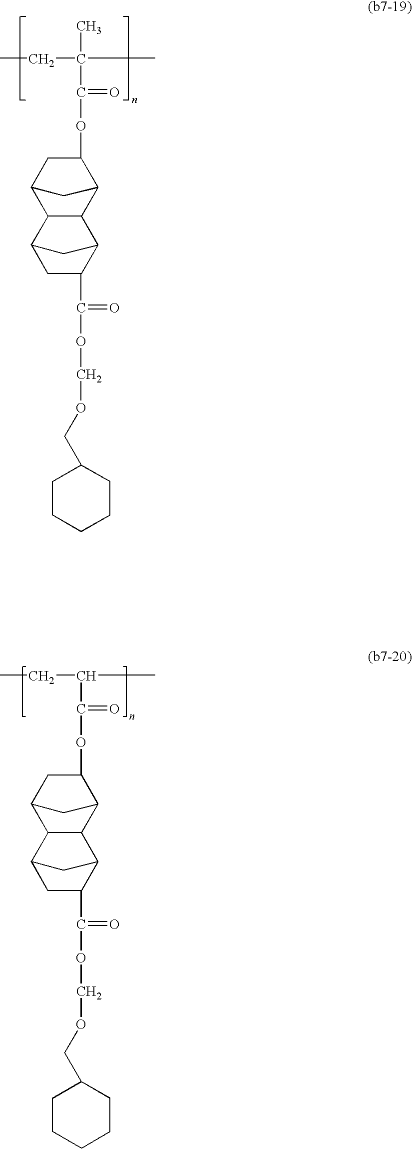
CCC(C)(C(=O)OC1CC2C3C(C1C2)C1CC3CC1C(OCOCC1CCCCC1)=O)C.CCC(C)C(=O)OC1CC2C3C(C1C2)C1CC3CC1C(OCOCC1CCCCC1)=O
